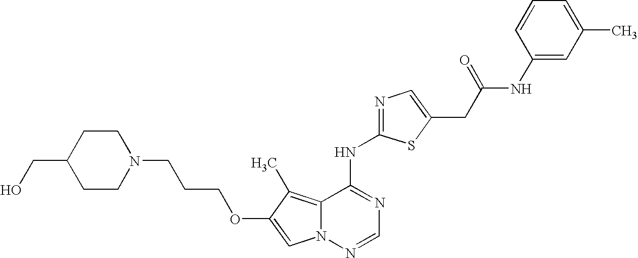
C12=C(C)C(OCCCN3CCC(CO)CC3)=CN1N=CN=C2NC1=NC=C(CC(NC2=CC(C)=CC=C2)=O)S1
